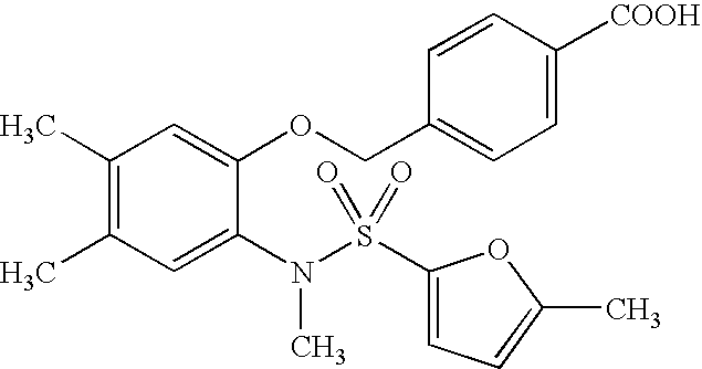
C1(C)=C(C)C=C(N(S(C2=CC=C(C)O2)(=O)=O)C)C(OCC2=CC=C([COOH])C=C2)=C1
